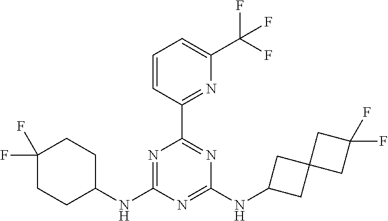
C1(NC2CCC(F)(F)CC2)=NC(C2=NC(C(F)(F)F)=CC=C2)=NC(NC2CC3(C2)CC(F)(F)C3)=N1
